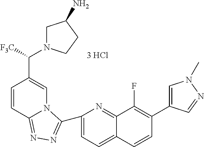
C1=C(C2=NN=C3C=CC(C([F3C])N4CC(N)CC4)=CN32)N=C2C(=C1)C=CC(C1=CN(C)N=C1)=C2F
